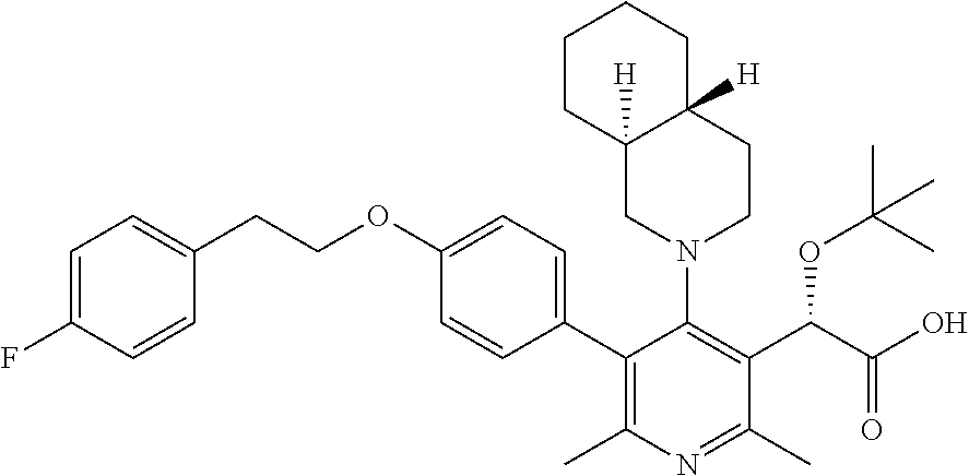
C1(C2=C(C)N=C(C)C(C(OC(C)(C)C)C(=O)O)=C2N2CCC3([H])C([H])(C2)CCCC3)=CC=C(OCCC2=CC=C(F)C=C2)C=C1
